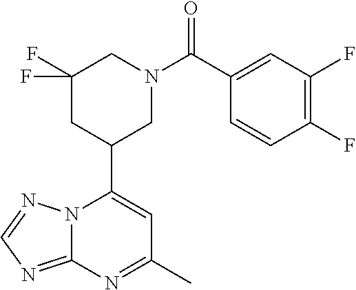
N12C(=NC=N1)N=C(C)C=C2C1CN(C(=O)C2=CC(F)=C(F)C=C2)CC(F)(F)C1
